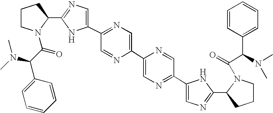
C1(C2=CN=C(C3CCCN3C(C(N(C)C)C3=CC=CC=C3)=O)N2)=NC=C(C2=CN=C(C3=CN=C(C4CCCN4C(=O)C(N(C)C)C4=CC=CC=C4)N3)C=N2)N=C1
